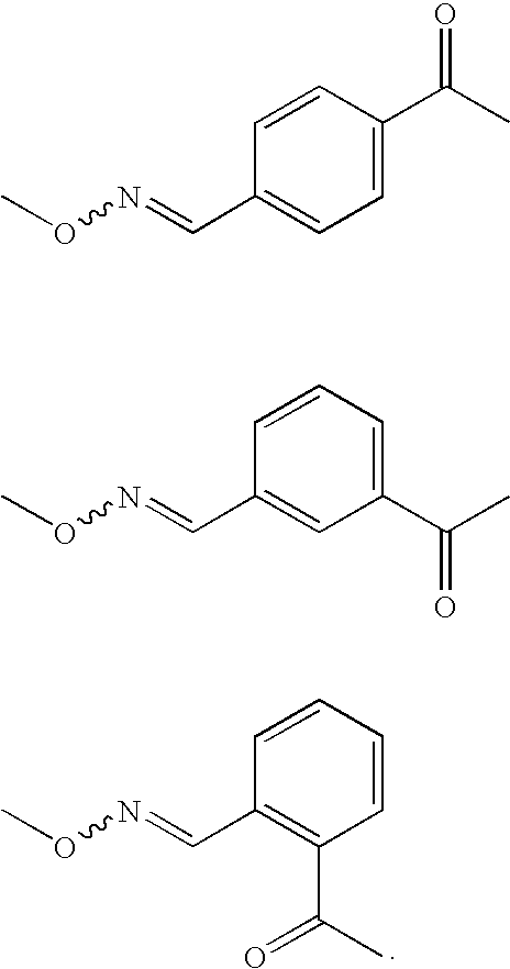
CON=CC1=C(C(C)=O)C=CC=C1.CON=CC1=CC=C(C(C)=O)C=C1.CON=CC1=CC(C(C)=O)=CC=C1
